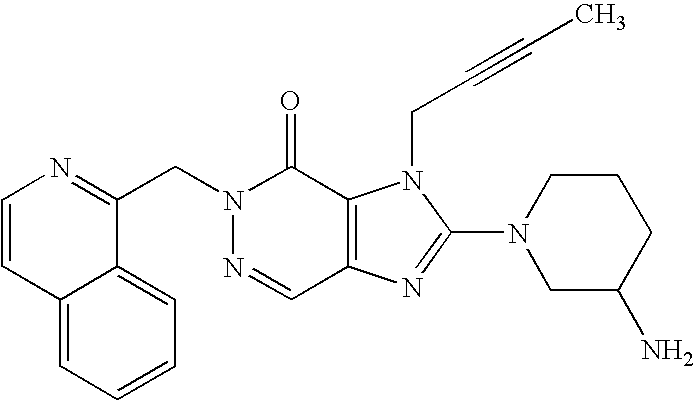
C(N1N=CC2=C(C1=O)N(CC#CC)C(N1CC(N)CCC1)=N2)C1=NC=CC2=CC=CC=C12
